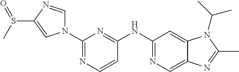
C1(N2C=NC(S(=O)C)=C2)=NC=CC(NC2=NC=C3C(=C2)N(C(C)C)C(C)=N3)=N1
